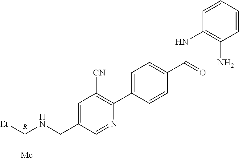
[Et]C(NCC1=CC([CN])=C(C2=CC=C(C(=O)NC3=C(N)C=CC=C3)C=C2)N=C1)[Me].[R]
